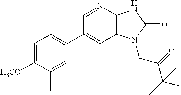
C12=C(N=CC(C3=CC=C([H3CO])C(C)=C3)=C1)NC(=O)N2CC(=O)C(C)(C)C
